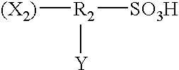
[(X2)][R2]([SO3H])[Y]
